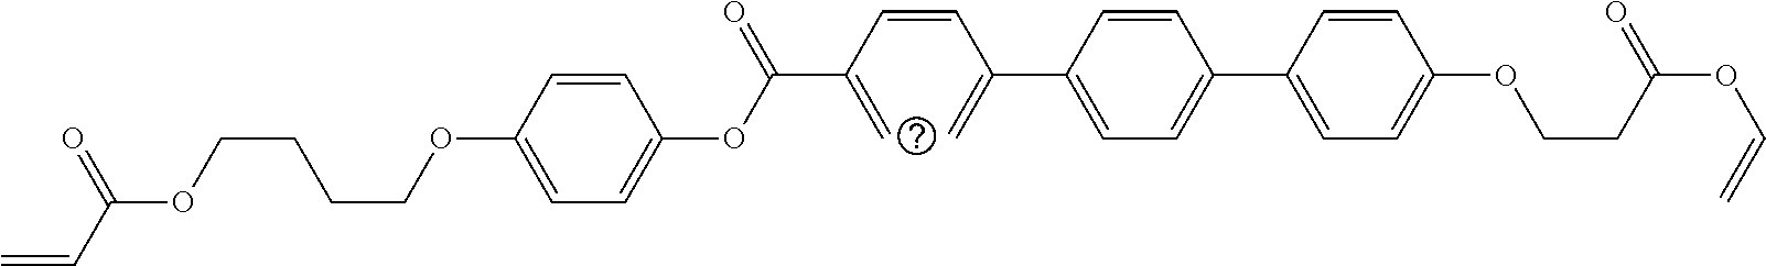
C=C(C=CC(=C)C1=CC=C(C2=CC=C(OCCC(OC=C)=O)C=C2)C=C1)C(OC1=CC=C(OCCCCOC(=O)C=C)C=C1)=O
